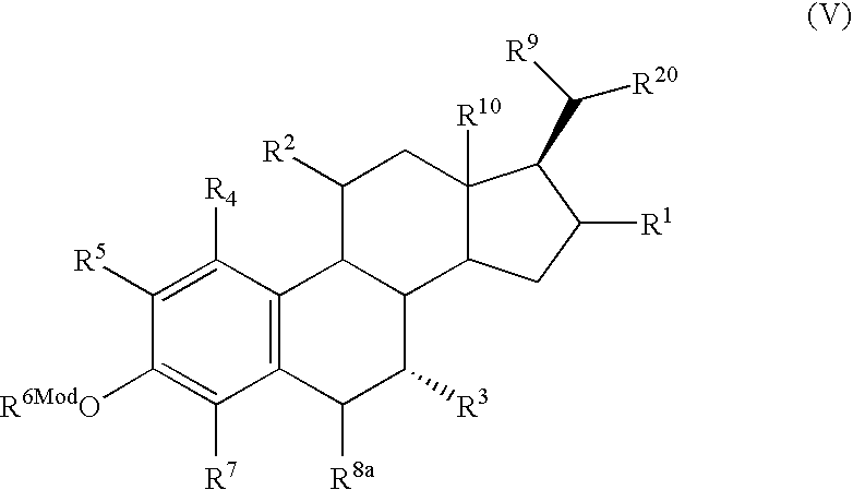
C12=C(C([R4])=C([R5])C([R6ModO])=C1[R7])C1C(C([R3])C2[R8a])C2C([R10])(CC1[R2])C(C([R20])[R9])C([R1])C2
